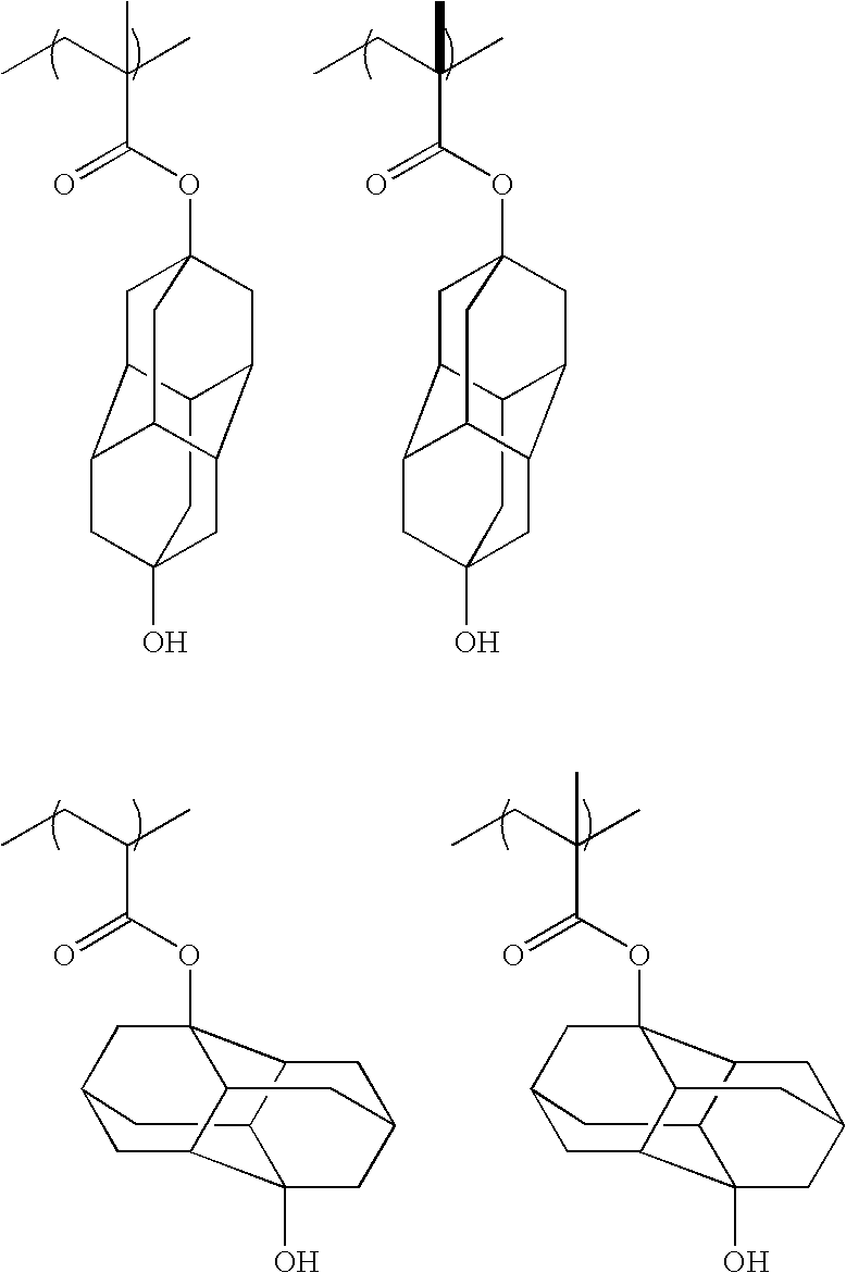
C12CC3(O)CC4C1CC1(OC(C(CC)(C)C)=O)CC2C(C3)C4C1.C12CC3(O)CC4C1CC1(OC(C(CC)(C)C)=O)CC2C(C3)C4C1.C12C3C4(OC(C(CC)C)=O)CC(CC5C1(O)CC(CC45)C3)C2.C12C3C4(OC(C(CC)(C)C)=O)CC(CC5C1(O)CC(CC45)C3)C2
